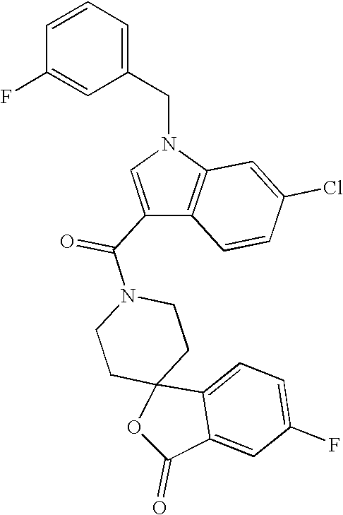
C1CN(C(C2=CN(CC3=CC=CC(F)=C3)C3=C2C=CC(Cl)=C3)=O)CCC12C1=CC=C(F)C=C1C(=O)O2
